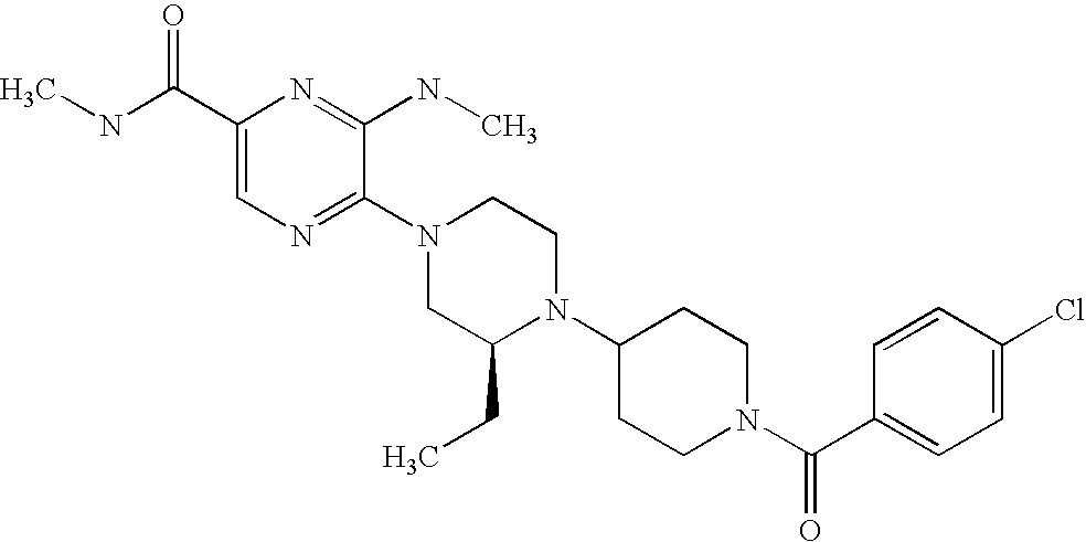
C1(C(NC)=O)=CN=C(N2CC(CC)N(C3CCN(C(C4=CC=C(Cl)C=C4)=O)CC3)CC2)C(NC)=N1
